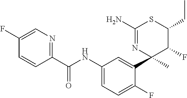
C1(C(NC2=CC=C(F)C(C3(C)C(F)C(CC)SC(N)=N3)=C2)=O)=NC=C(F)C=C1
